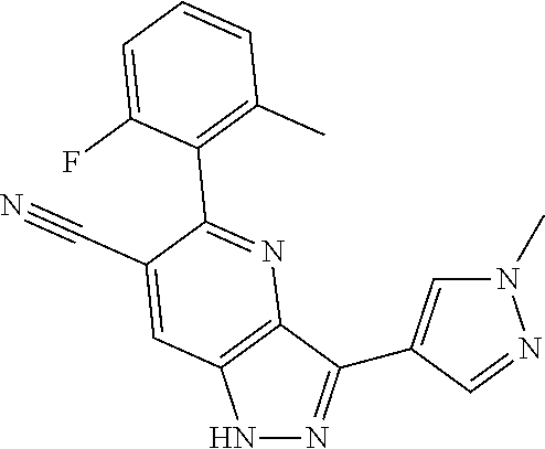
N1N=C(C2=CN(C)N=C2)C2=C1C=C(C#N)C(C1=C(C)C=CC=C1F)=N2
